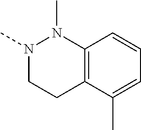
N1(C)CCC2=C(N1C)C=CC=C2C
